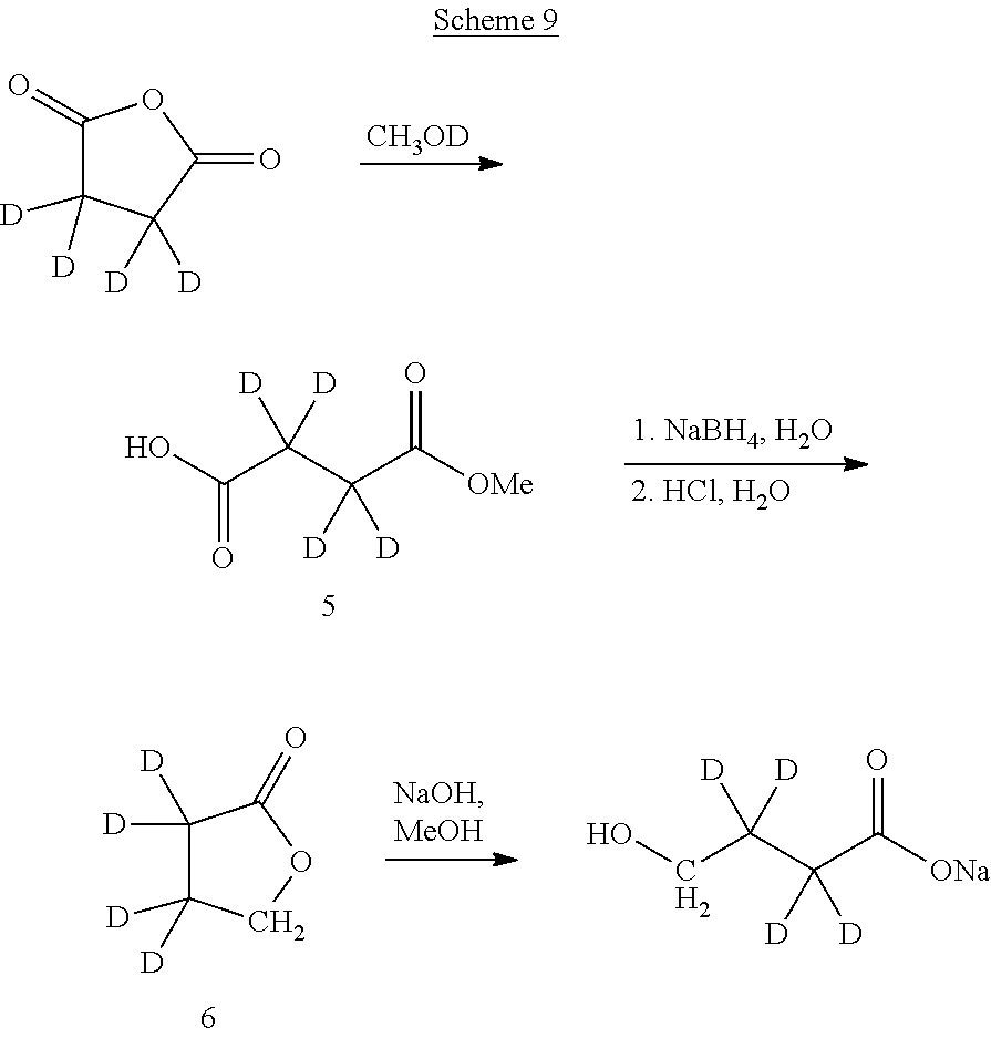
[CH3OD].C1(=O)C([D])([D])C([D])([D])C(=O)O1.OC(C(C(C([OMe])=O)([D])[D])([D])[D])=O.C1([D])([D])C([D])([D])COC1=O.OCC(C(C([ONa])=O)([D])[D])([D])[D]
